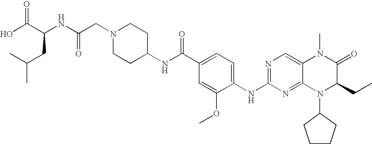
OC(C(NC(CN1CCC(NC(C2=CC=C(NC3=NC=C4C(=N3)N(C3CCCC3)C(CC)C(=O)N4C)C(OC)=C2)=O)CC1)=O)CC(C)C)=O
